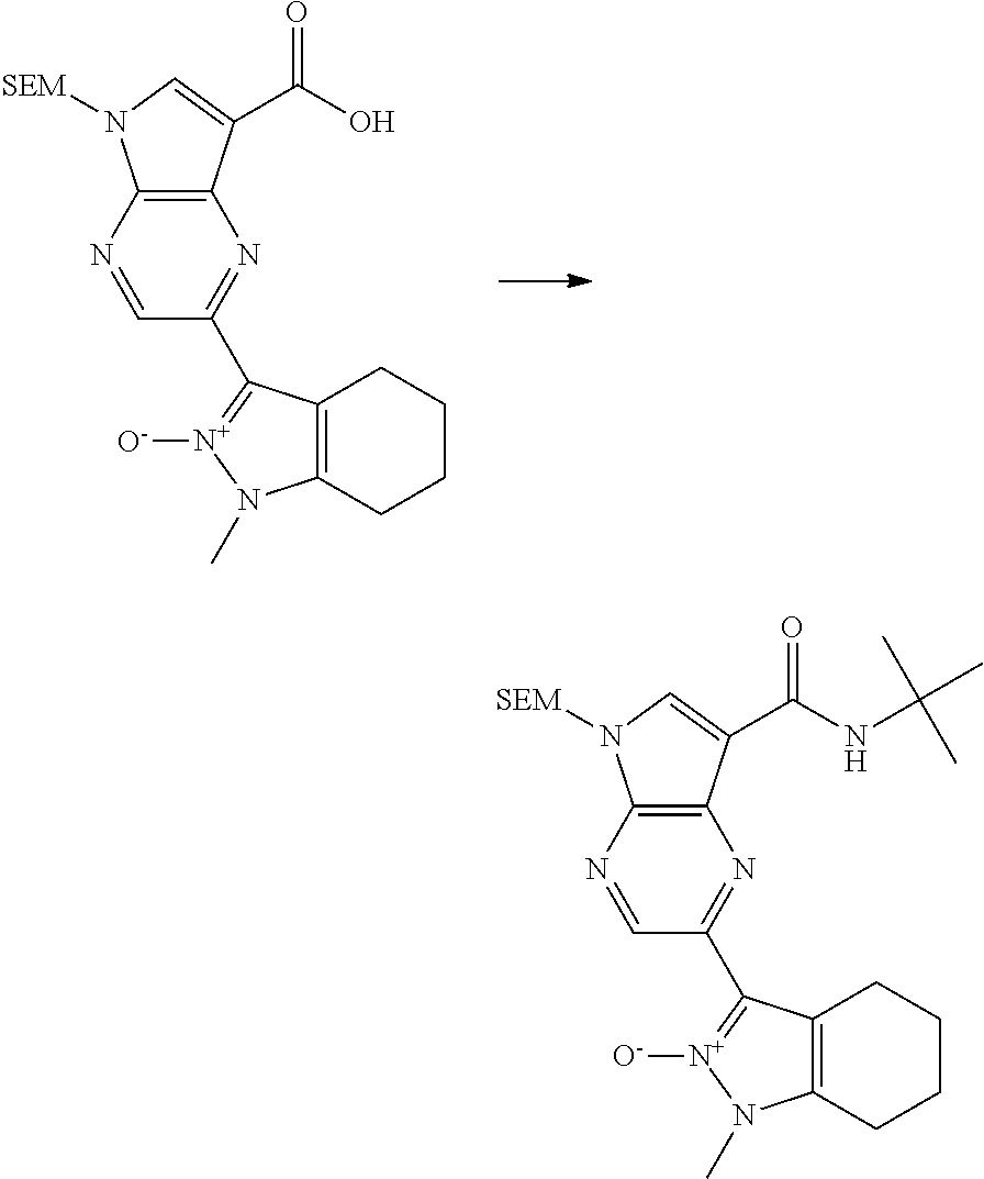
C1=NC2=C(N=C1C1=[N+]([O-])N(C)C3=C1CCCC3)C(C(O)=O)=CN2[SEM].C1=NC2=C(N=C1C1=[N+]([O-])N(C)C3=C1CCCC3)C(C(NC(C)(C)C)=O)=CN2[SEM]
